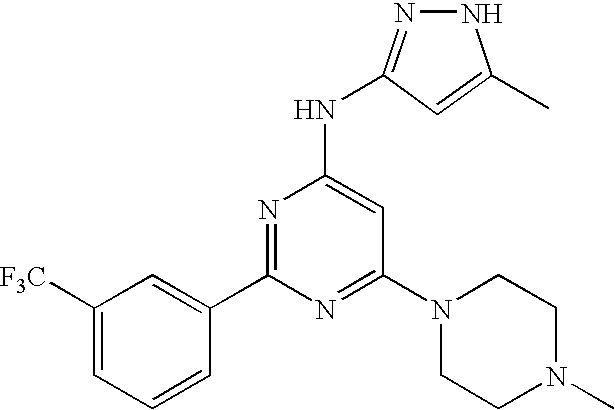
C1(C2=NC(NC3=NNC(C)=C3)=CC(N3CCN(C)CC3)=N2)=CC([F3C])=CC=C1
